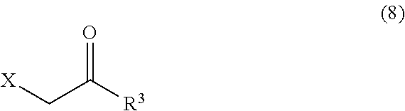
C(C([R3])=O)[X]
